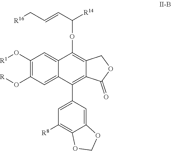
C1(O[R1])=C(O[R])C=C2C(=C1)C(OC([R14])C=CC[R16])=C1C(=C2C2=CC([R8])=C3C(=C2)OCO3)C(=O)OC1
